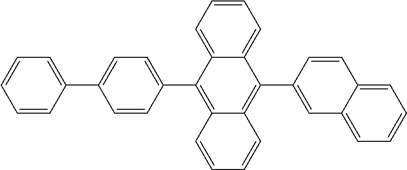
C1(C2=CC=CC=C2)=CC=C(C2=C3C(=C(C4=CC5=CC=CC=C5C=C4)C4=CC=CC=C24)C=CC=C3)C=C1
